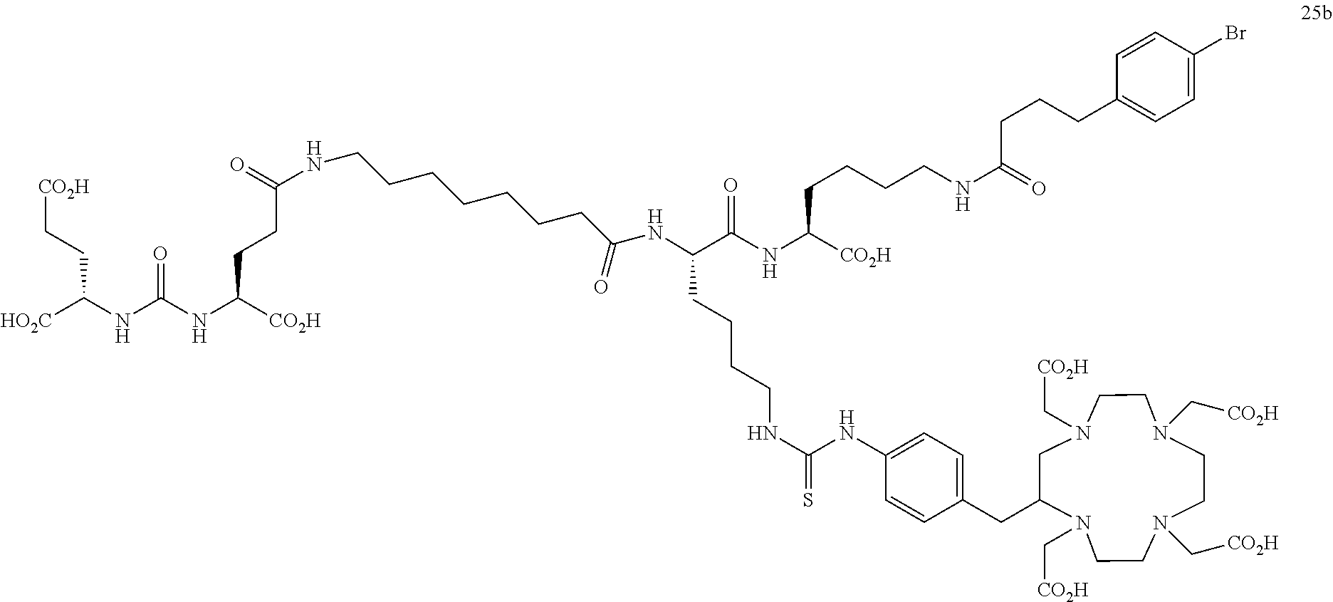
[HO2C]C(NC(NC([CO2H])CCC(=O)NCCCCCCCC(NC(CCCCNC(NC1=CC=C(CC2N(C[CO2H])CCN(C[CO2H])CCN(C[CO2H])CCN(C[CO2H])C2)C=C1)=S)C(NC([CO2H])CCCCNC(=O)CCCC1=CC=C(Br)C=C1)=O)=O)=O)CC[CO2H]
